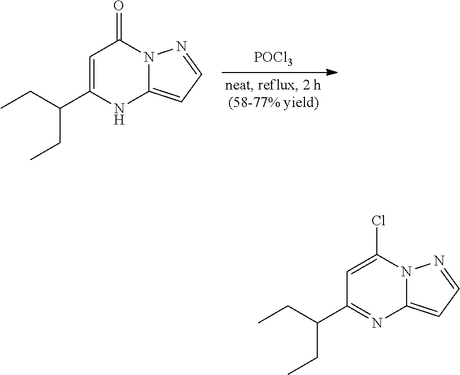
C1=C(C(CC)CC)NC2=CC=NN2C1=O.[POCl3].C1=C(Cl)N2C(=CC=N2)N=C1C(CC)CC
